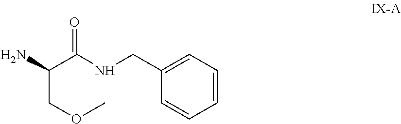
C1=CC=C(CNC(C(N)COC)=O)C=C1
